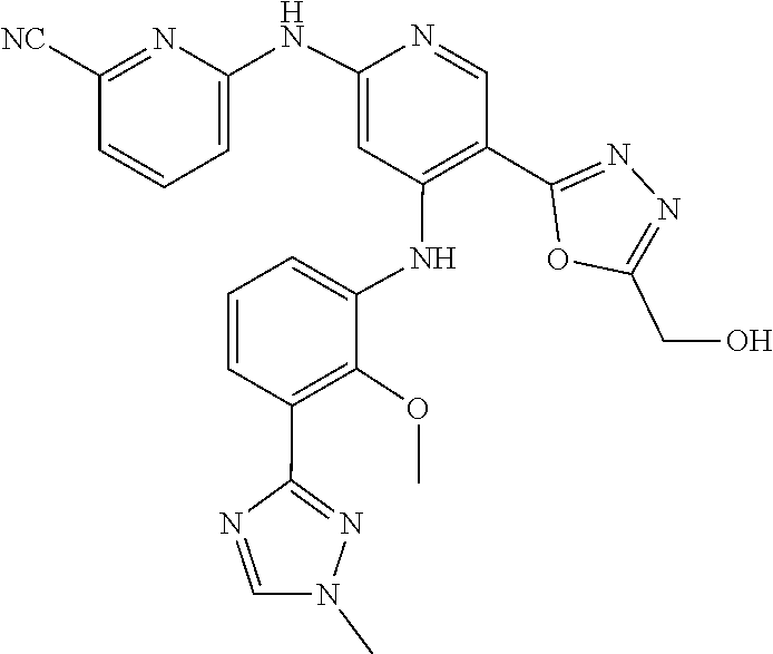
CN1C=NC(C2=C(OC)C(NC3=C(C4=NN=C(CO)O4)C=NC(NC4=CC=CC([NC])=N4)=C3)=CC=C2)=N1
